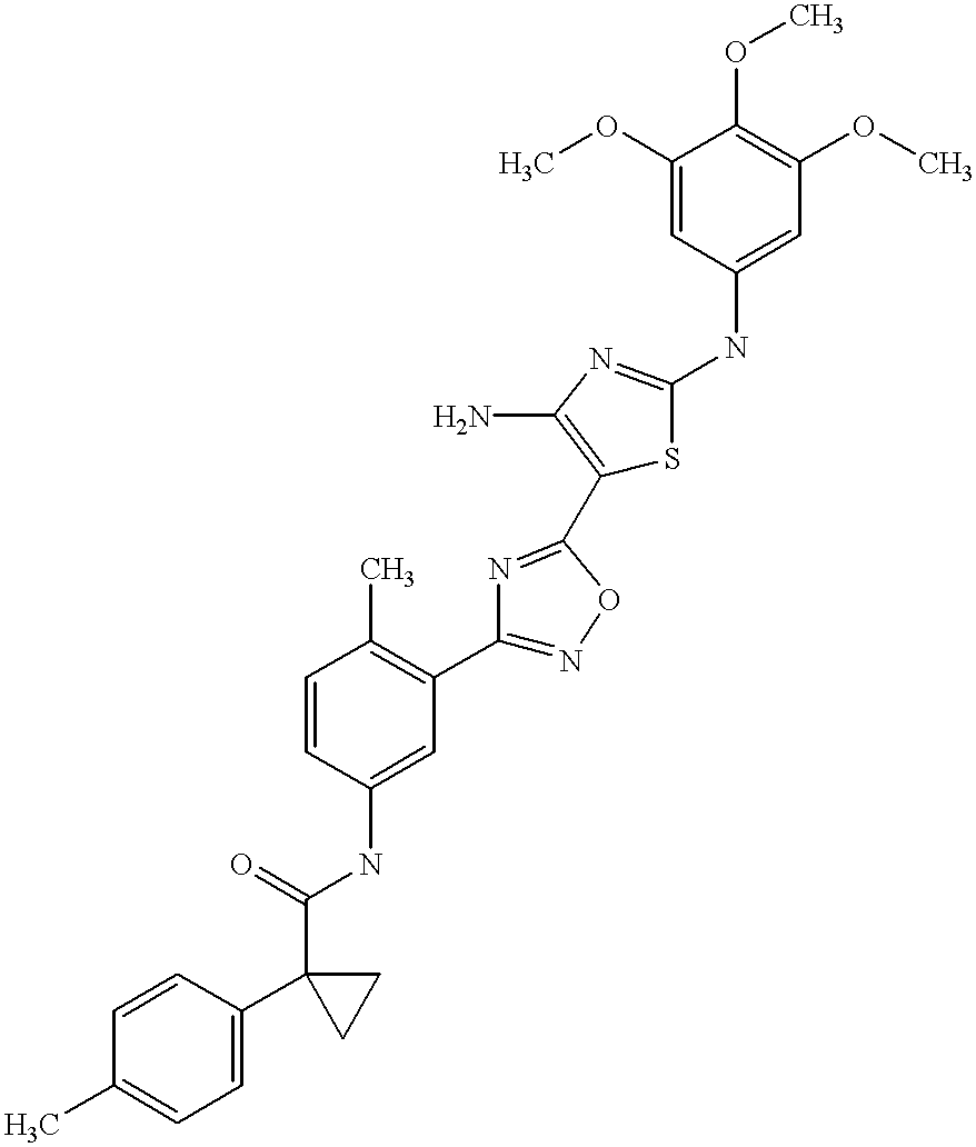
C1(C(=O)NC2=CC(C3=NOC(C4=C(N)N=C(NC5=CC(OC)=C(OC)C(OC)=C5)S4)=N3)=C(C)C=C2)(C2=CC=C(C)C=C2)CC1
